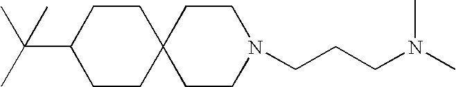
C1(C(C)(C)C)CCC2(CC1)CCN(CCCN(C)C)CC2
